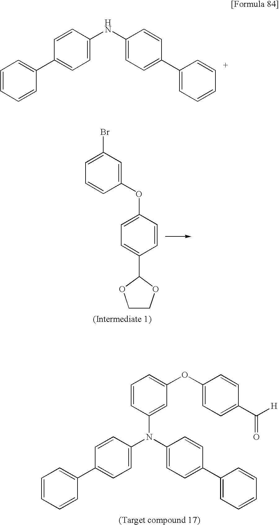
C1=CC=CC(C2=CC=C(NC3=CC=C(C4=CC=CC=C4)C=C3)C=C2)=C1.C1(OC2=CC=C(C3OCCO3)C=C2)=CC(Br)=CC=C1.C1=CC=CC(C2=CC=C(N(C3=CC=C(C4=CC=CC=C4)C=C3)C3=CC(OC4=CC=C(C([H])=O)C=C4)=CC=C3)C=C2)=C1
